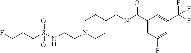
C(S(NCCN1CCC(CNC(C2=CC(F)=CC(C(F)(F)F)=C2)=O)CC1)(=O)=O)CCF
